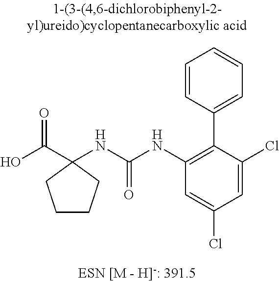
OC(C1(NC(NC2=C(C3=CC=CC=C3)C(Cl)=CC(Cl)=C2)=O)CCCC1)=O
